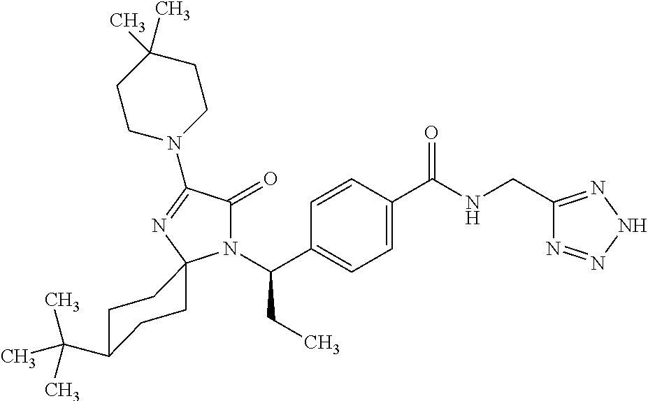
C1=C(C(=O)NCC2=NNN=N2)C=CC(C(N2C(=O)C(N3CCC(C)(C)CC3)=NC23CCC(C(C)(C)C)CC3)CC)=C1
